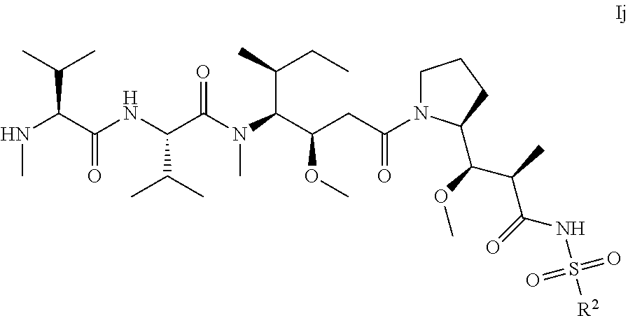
C1N(C(CC(C(N(C(C(NC(C(NC)C(C)C)=O)C(C)C)=O)C)C(C)CC)OC)=O)C(C(OC)C(C)C(=O)NS([R2])(=O)=O)CC1
